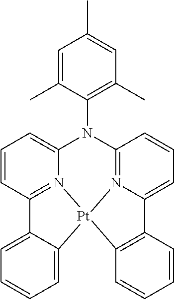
N12=C3C=CC=C1C1=C(C=CC=C1)[Pt]21N2=C(C=CC=C2N3C2=C(C)C=C(C)C=C2C)C2=CC=CC=C21
